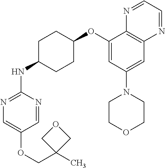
C1(OC2CCC(NC3=NC=C(OCC4(C)COC4)C=N3)CC2)=CC(N2CCOCC2)=CC2=C1N=CC=N2
